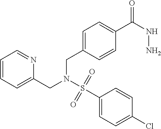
C1=NC(CN(CC2=CC=C(C(=O)NN)C=C2)S(C2=CC=C(Cl)C=C2)(=O)=O)=CC=C1
